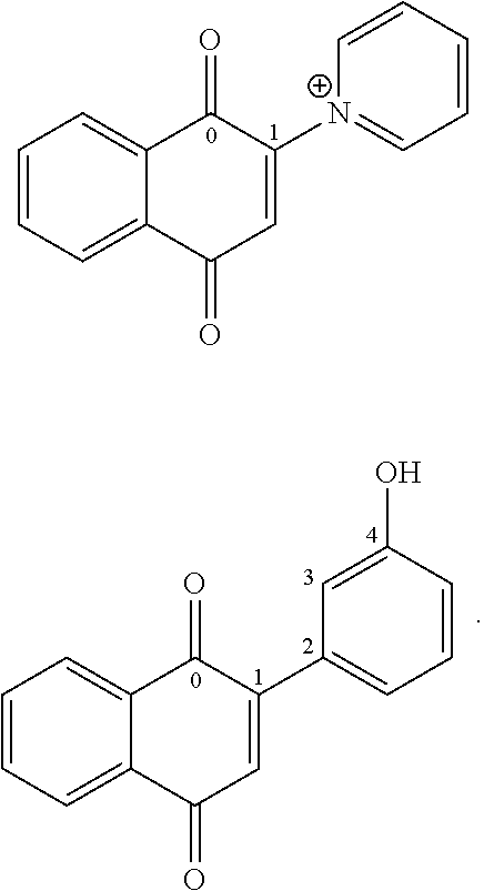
C1=CC=C2C(=C1)C(=O)C([N+]1=CC=CC=C1)=CC2=O.C1=CC=C2C(=C1)C(=O)C(C1=CC=CC(O)=C1)=CC2=O
